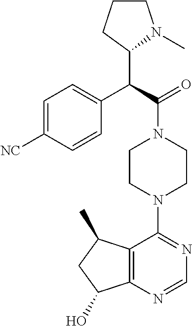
C(C(=O)N1CCN(C2=NC=NC3=C2C(C)CC3O)CC1)(C1N(C)CCC1)C1=CC=C([NC])C=C1
